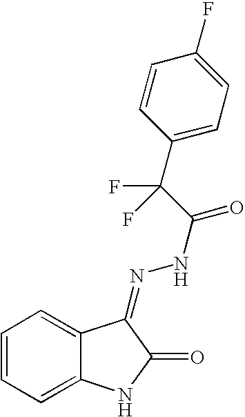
C1=CC=C2C(=C1)C(=NNC(=O)C(F)(C1=CC=C(F)C=C1)F)C(=O)N2
